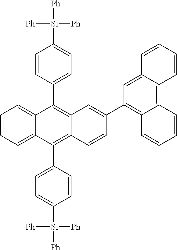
C1=CC=C2C(=C1)C(C1=CC=C([Si]([Ph])([Ph])[Ph])C=C1)=C1C(=C2C2=CC=C([Si]([Ph])([Ph])[Ph])C=C2)C=CC(C2=C3C(=C4C(=C2)C=CC=C4)C=CC=C3)=C1
